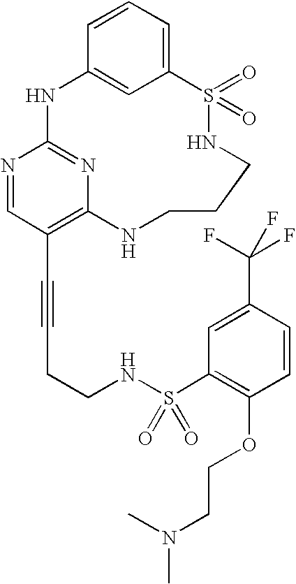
C1=CC=C2C=C1NC1=NC(=C(C#CCCNS(C3=C(OCCN(C)C)C=CC(C(F)(F)F)=C3)(=O)=O)C=N1)NCCCNS2(=O)=O
